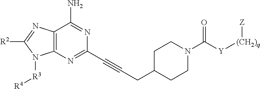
C12=C(N=C(C#CCC3CCN(C([Y][(CH2)q][Z])=O)CC3)N=C1N)N([R3][R4])C([R2])=N2
